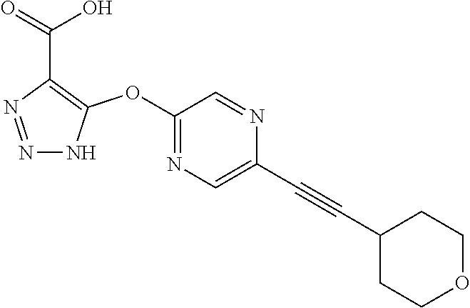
C1(OC2=C(C(=O)O)N=NN2)=NC=C(C#CC2CCOCC2)N=C1
